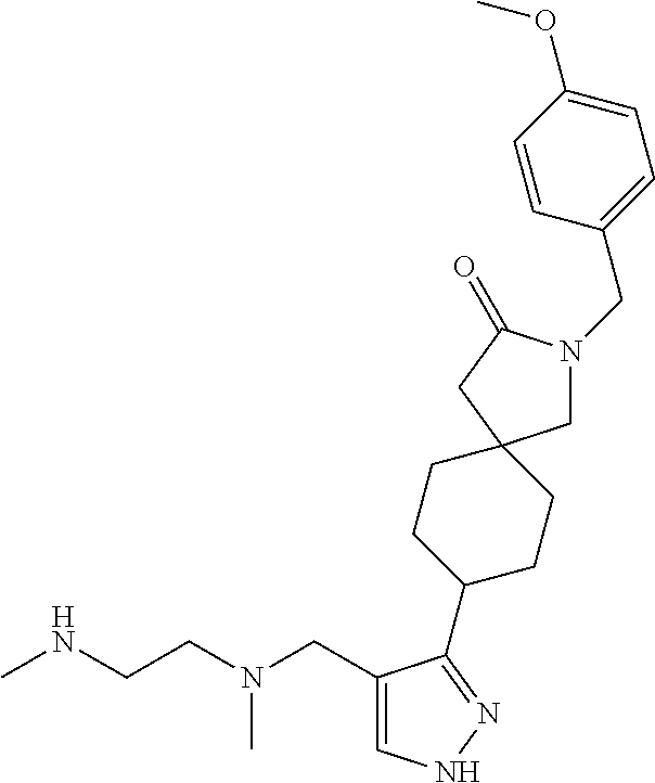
CNCCN(CC1=CNN=C1C1CCC2(CC1)CN(CC1=CC=C(OC)C=C1)C(=O)C2)C
